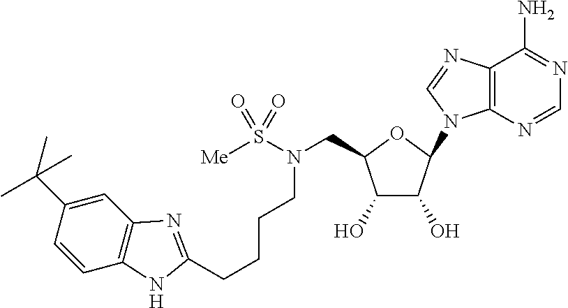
N(S([Me])(=O)=O)(CC1OC(N2C3=C(C(N)=NC=N3)N=C2)C(O)C1O)CCCCC1=NC2=C(C=CC(C(C)(C)C)=C2)N1
